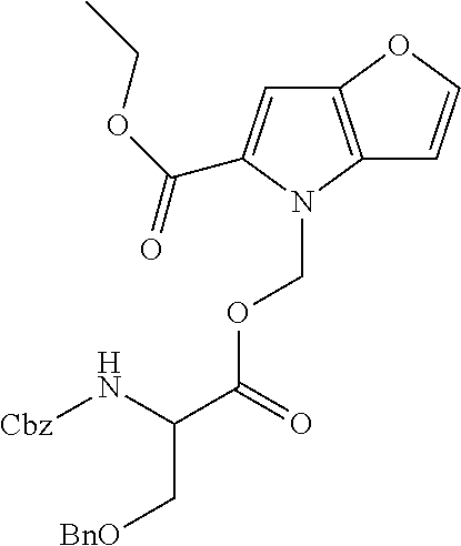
C12=C(N(COC(C(N[Cbz])C[BnO])=O)C(C(OCC)=O)=C1)C=CO2
